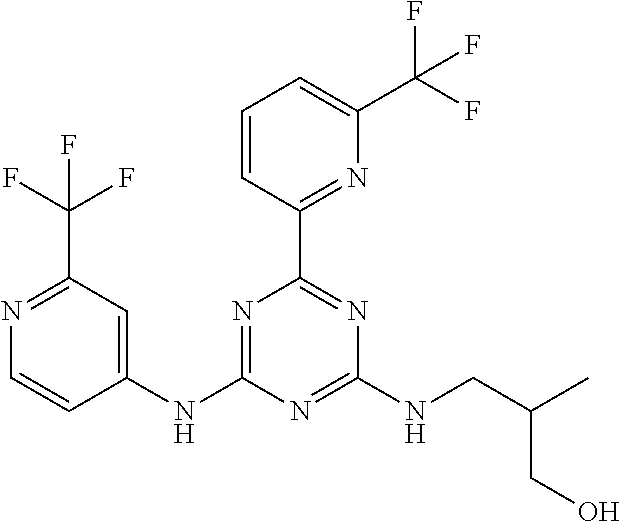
N1=C(NC2=CC(C(F)(F)F)=NC=C2)N=C(NCC(C)CO)N=C1C1=NC(C(F)(F)F)=CC=C1
